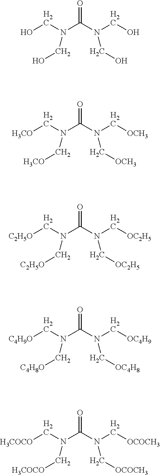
OCN(C(N(CO)CO)=O)CO.[H3CO]CN(C(N(C[OCH3])C[OCH3])=O)C[H3CO].[C2H5O]CN(C(N(C[OC2H5])C[OC2H5])=O)C[C2H5O].[C4H9O]CN(C(N(C[OC4H9])C[OC4H8])=O)C[C4H8O].[H3COCO]CN(C(N(C[OCOCH3])C[OCOCH3])=O)C[H3COCO]
